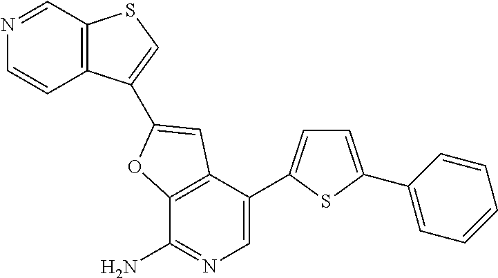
C12=C(C(C3=CC=C(C4=CC=CC=C4)S3)=CN=C1N)C=C(C1=CSC3=C1C=CN=C3)O2
